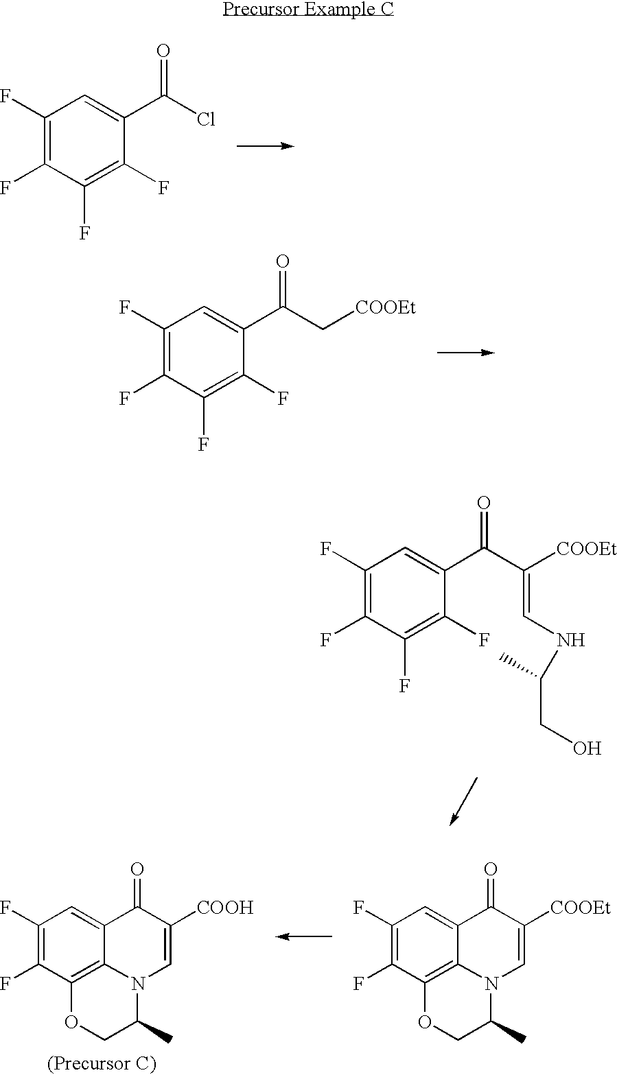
C1(F)=C(F)C(F)=C(F)C(C(Cl)=O)=C1.C1(F)=C(F)C(F)=C(F)C(C(=O)C[COOEt])=C1.C1(F)=C(F)C(F)=C(F)C(C(=O)C([COOEt])=CNC(CO)C)=C1.C1(F)=C(F)C2=C3C(=C1)C(=O)C([COOEt])=CN3C(C)CO2.C1(F)=C(F)C2=C3C(=C1)C(=O)C([COOH])=CN3C(C)CO2
